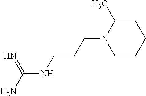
C(NCCCN1CCCCC1C)(N)=N
